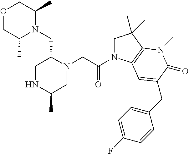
O1CC(C)N(CC2CNC(C)CN2CC(N2CC(C)(C)C3=C2C=C(CC2=CC=C(F)C=C2)C(=O)N3C)=O)C(C)C1
